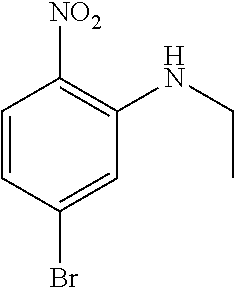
C1=CC(Br)=CC(NCC)=C1[NO2]
